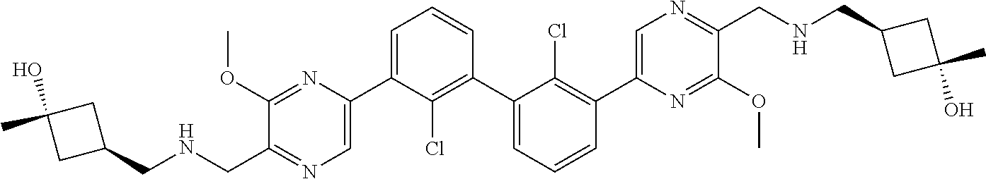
C1(OC)=NC(C2=CC=CC(C3=CC=CC(C4=CN=C(CNCC5CC(O)(C)C5)C(OC)=N4)=C3Cl)=C2Cl)=CN=C1CNCC1CC(O)(C)C1
